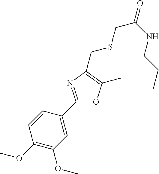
C1=CC(C2=NC(CSCC(NCCC)=O)=C(C)O2)=CC(OC)=C1OC
